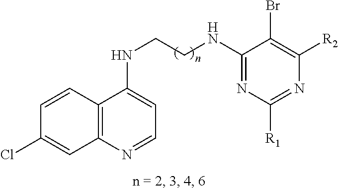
C1=CC2=C(C=C1Cl)N=CC=C2NCCNC1=NC([R1])=NC([R2])=C1Br
